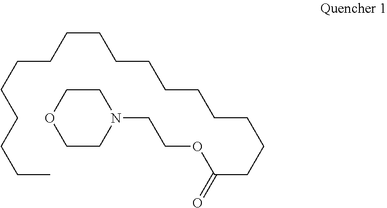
C1CN(CCOC(CCCCCCCCCCCCCCCCC)=O)CCO1
